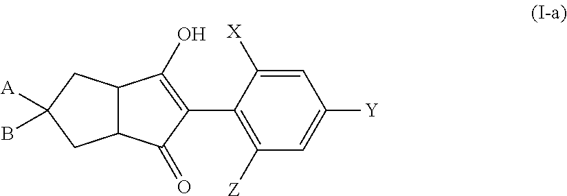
C12C(C(=O)C(C3=C([Z])C=C([Y])C=C3[X])=C1O)CC([A])(B)C2
